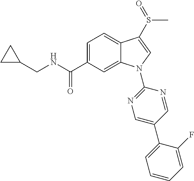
C(C1=CC=C2C(=C1)N(C1=NC=C(C3=CC=CC=C3F)C=N1)C=C2S(=O)C)(=O)NCC1CC1
